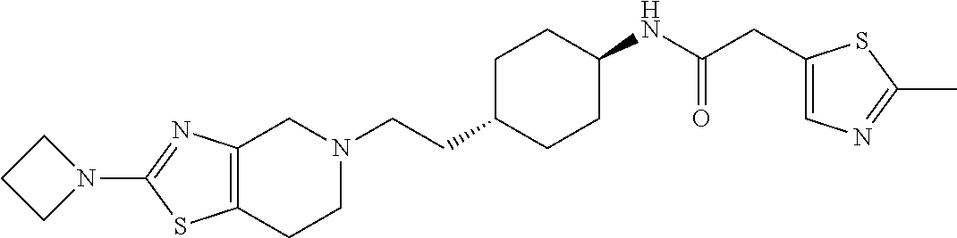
C12=C(CCN(CCC3CCC(NC(CC4=CN=C(C)S4)=O)CC3)C1)SC(N1CCC1)=N2
